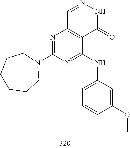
C1=NNC(=O)C2=C1N=C(N1CCCCCC1)N=C2NC1=CC=CC(OC)=C1
